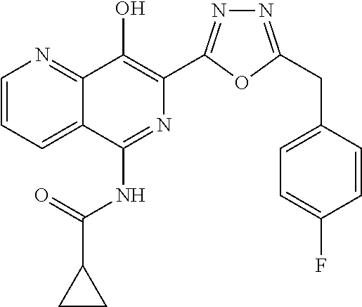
C1=CC=C2C(=N1)C(O)=C(C1=NN=C(CC3=CC=C(F)C=C3)O1)N=C2NC(C1CC1)=O
